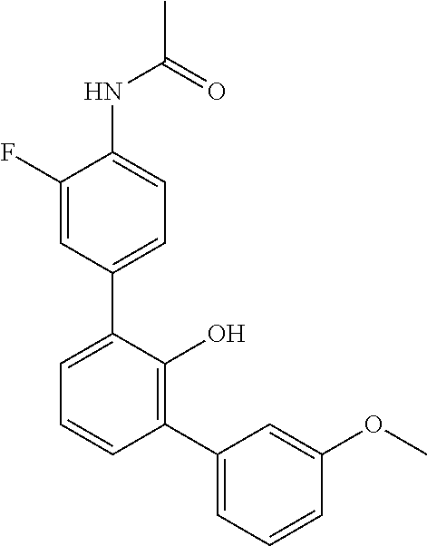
C1(NC(C)=O)=CC=C(C2=CC=CC(C3=CC=CC(OC)=C3)=C2O)C=C1F
